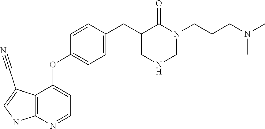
C12=C(N=CC=C1OC1=CC=C(CC3CNCN(CCCN(C)C)C3=O)C=C1)NC=C2C#N
